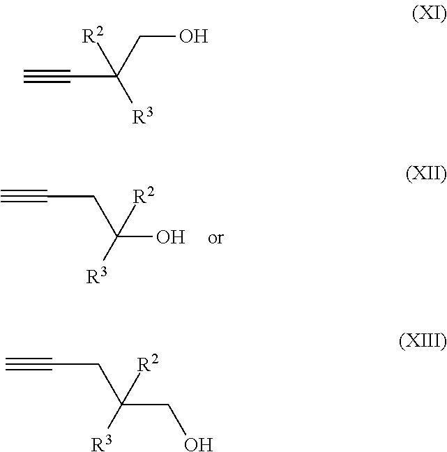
C(CC(O)([R3])[R2])#C.C(C(CO)([R3])[R2])#C.C(CC(CO)([R3])[R2])#C
